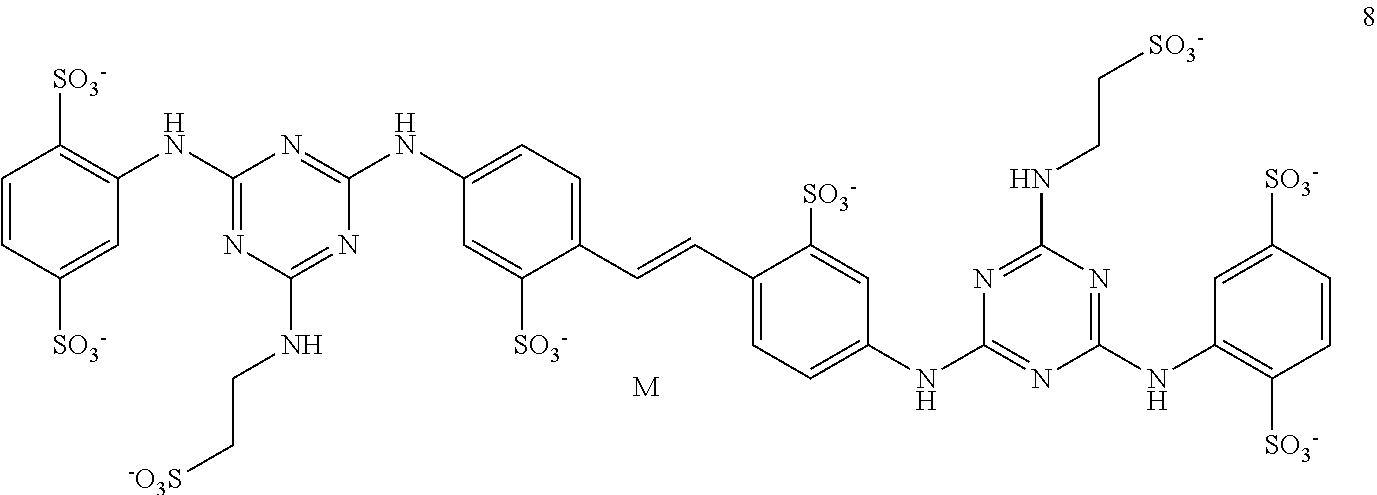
C1=CC([SO3-])=C(NC2=NC(NCC[-O3S])=NC(NC3=CC=C(C=CC4=CC=C(NC5=NC(NC6=C([SO3-])C=CC([SO3-])=C6)=NC(NCC[SO3-])=N5)C=C4[SO3-])C([SO3-])=C3)=N2)C=C1[SO3-].[M]
